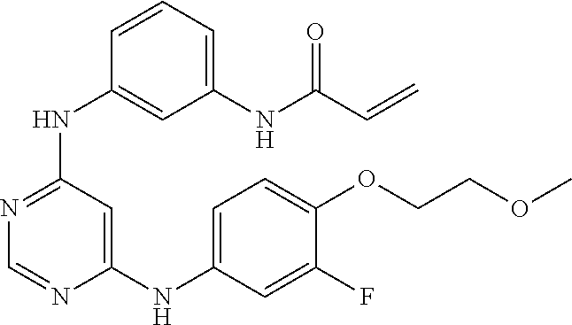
C1(NC2=NC=NC(NC3=CC=C(OCCOC)C(F)=C3)=C2)=CC(NC(=O)C=C)=CC=C1
